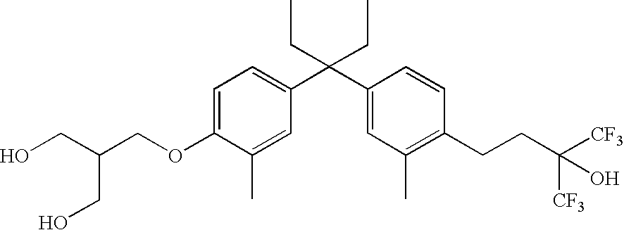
C1=C(OCC(CO)CO)C(C)=CC(C(C2=CC(C)=C(CCC([CF3])([CF3])O)C=C2)(CC)CC)=C1
